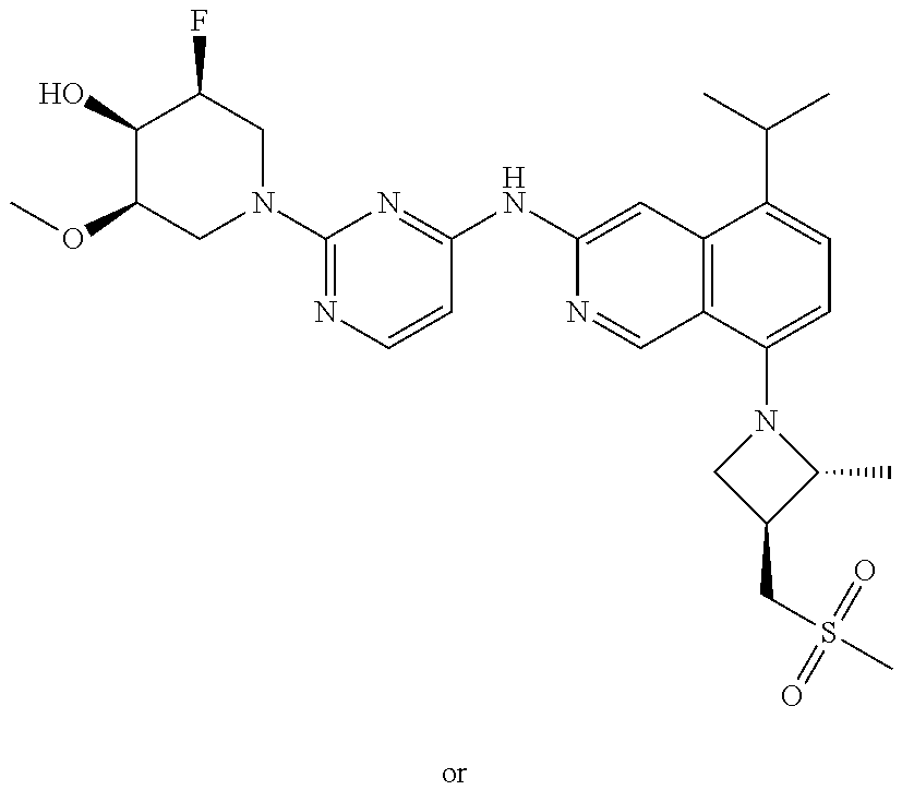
C1(O)C(OC)CN(C2=NC=CC(NC3=CC4=C(C=N3)C(N3CC(CS(C)(=O)=O)C3C)=CC=C4C(C)C)=N2)CC1F
